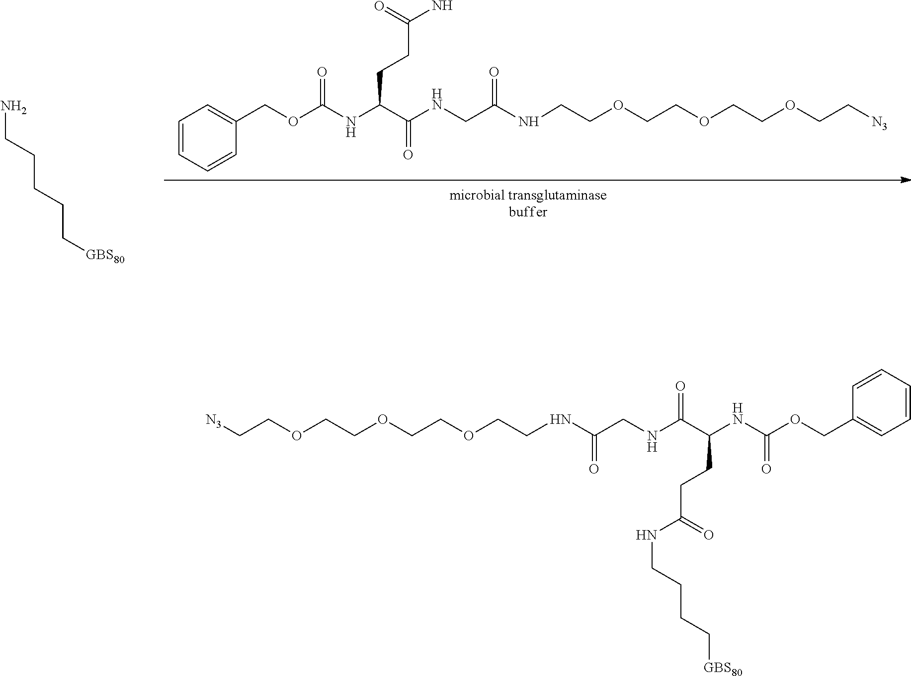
NCCCCC[GBS80].C1=CC=CC(COC(NC(C(NCC(NCCOCCOCCOCC[N3])=O)=O)CCC(N)=O)=O)=C1.C1=CC=CC(COC(NC(C(NCC(NCCOCCOCCOCC[N3])=O)=O)CCC(NCCCC[GBS80])=O)=O)=C1
